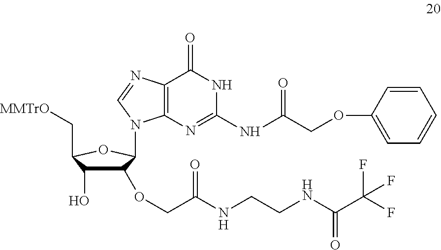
C1(OCC(NCCNC(C(F)(F)F)=O)=O)C(O)C(C[MMTrO])OC1N1C2=C(C(=O)NC(NC(COC3=CC=CC=C3)=O)=N2)N=C1
